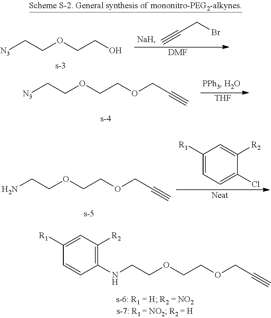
[N3]CCOCCO.C#CCBr.[DMF].[N3]CCOCCOCC#C.[THF].NCCOCCOCC#C.[Neat].C1([R1])=CC=C(Cl)C([R2])=C1.C(COCCOCC#C)NC1=C([R2])C=C([R1])C=C1
